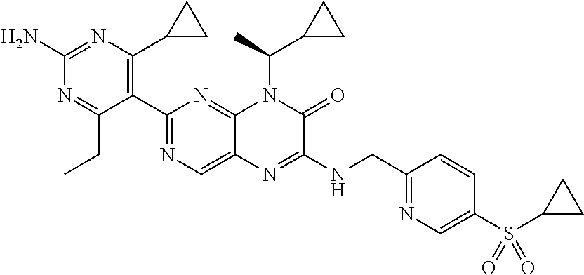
C1(C2=NC=C3C(=N2)N(C(C2CC2)C)C(=O)C(NCC2=NC=C(S(C4CC4)(=O)=O)C=C2)=N3)=C(C2CC2)N=C(N)N=C1CC
